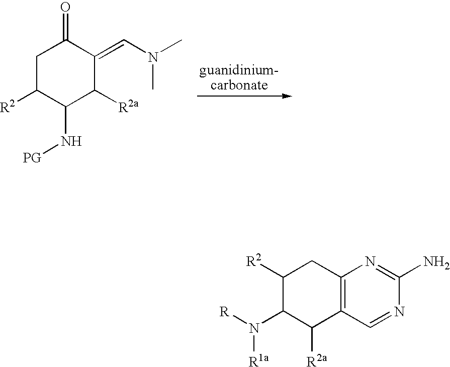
C1([R2])C(N[PG])C([R2a])C(=CN(C)C)C(=O)C1.C12=C(CC([R2])C(N([R])[R1a])C1[R2a])N=C(N)N=C2
